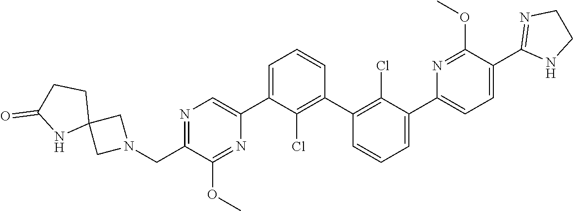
N1=C(CN2CC3(C2)CCC(=O)N3)C(OC)=NC(C2=CC=CC(C3=C(Cl)C(C4=CC=C(C5=NCCN5)C(OC)=N4)=CC=C3)=C2Cl)=C1
